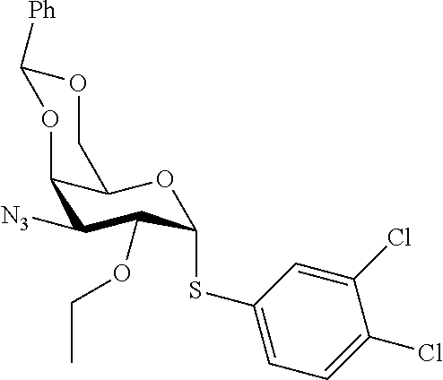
C12C([N3])C(OCC)C(SC3=CC=C(Cl)C(Cl)=C3)OC1COC([Ph])O2
